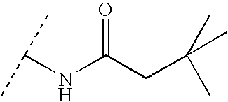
N(C(=O)CC(C)(C)C)C(C)C
